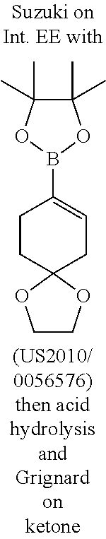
C1(C)(C)C(C)(C)OB(C2=CCC3(CC2)OCCO3)O1
